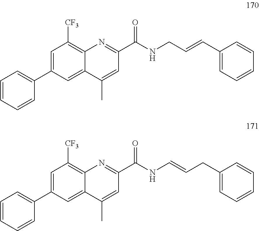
C1=C(C2=CC=CC=C2)C=C2C(=C1[CF3])N=C(C(NCC=CC1=CC=CC=C1)=O)C=C2C.C1=C(C2=CC=CC=C2)C=C2C(=C1[CF3])N=C(C(NC=CCC1=CC=CC=C1)=O)C=C2C
